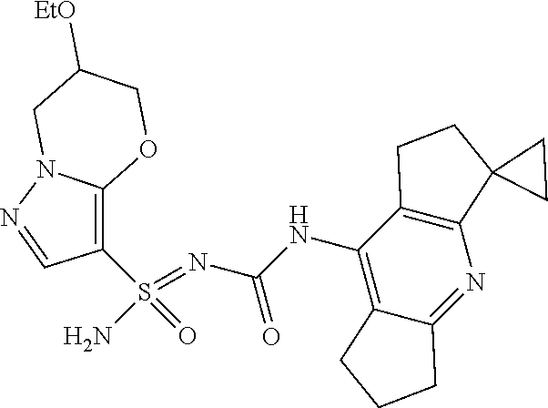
C(NC1=C2C(=NC3=C1CCC31CC1)CCC2)(N=S(N)(=O)C1=C2N(N=C1)CC([EtO])CO2)=O
